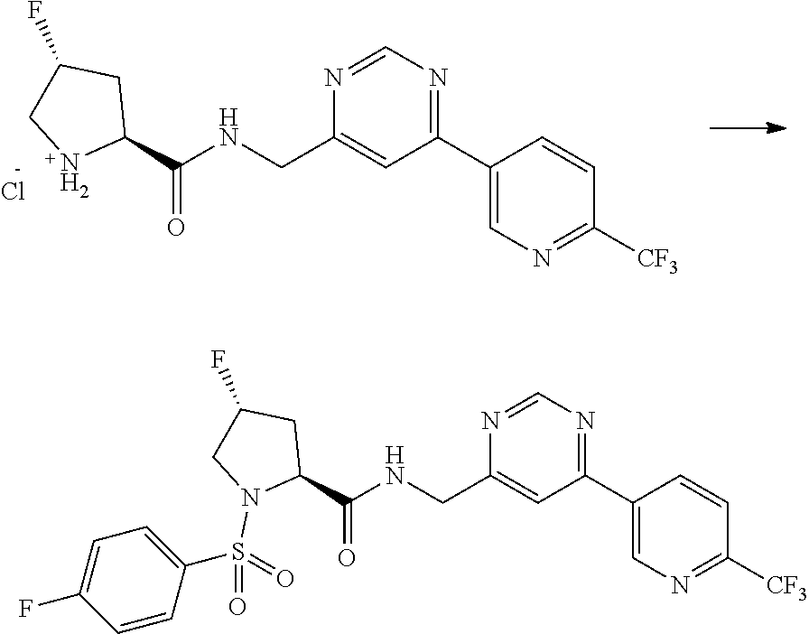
C1(C2=NC=NC(CNC(C3CC(F)CN3)=O)=C2)=CN=C([CF3])C=C1.Cl.C1(C2=NC=NC(CNC(C3CC(F)CN3S(=O)(=O)C3=CC=C(F)C=C3)=O)=C2)=CN=C([CF3])C=C1
